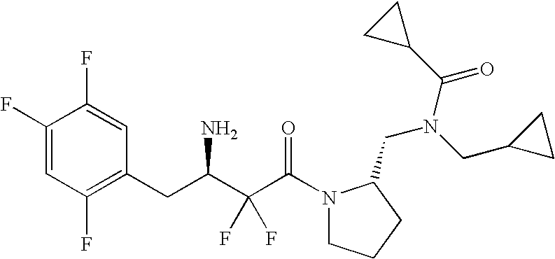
C1(F)=CC(F)=C(CC(N)C(C(=O)N2CCCC2CN(C(=O)C2CC2)CC2CC2)(F)F)C=C1F
